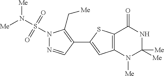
C12=C(N([Me])C([Me])([Me])NC1=O)C=C(C1=C(C[Me])N(S(=O)(=O)N([Me])[Me])N=C1)S2
